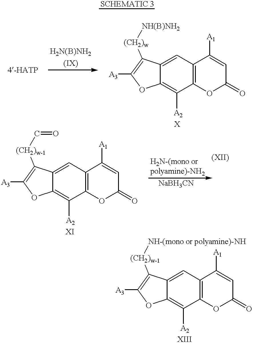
C1([A2])=C2C(=CC3=C1OC(=O)C=C3[A1])C([(CH2)w][NH(B)NH2])=C([A3])O2.[SCHEMATIC 3].C1([A2])=C2C(=CC3=C1OC(=O)C=C3[A1])C([(CH2)w-1]C=O)=C([A3])O2.C1([A2])=C2C(=CC3=C1OC(=O)C=C3[A1])C([(CH2)w-1][NH-(mono or polyamine)-NH])=C([A3])O2
